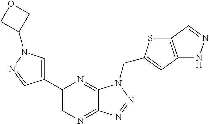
C1(C2=CN=C3C(=N2)N(CC2=CC4=C(S2)C=NN4)N=N3)=CN(C2COC2)N=C1
